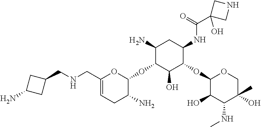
N(CC1=CCC(N)C(OC2C(O)C(OC3C(O)C(NC)C(O)(C)CO3)C(NC(C3(O)CNC3)=O)CC2N)O1)CC1CC(N)C1
